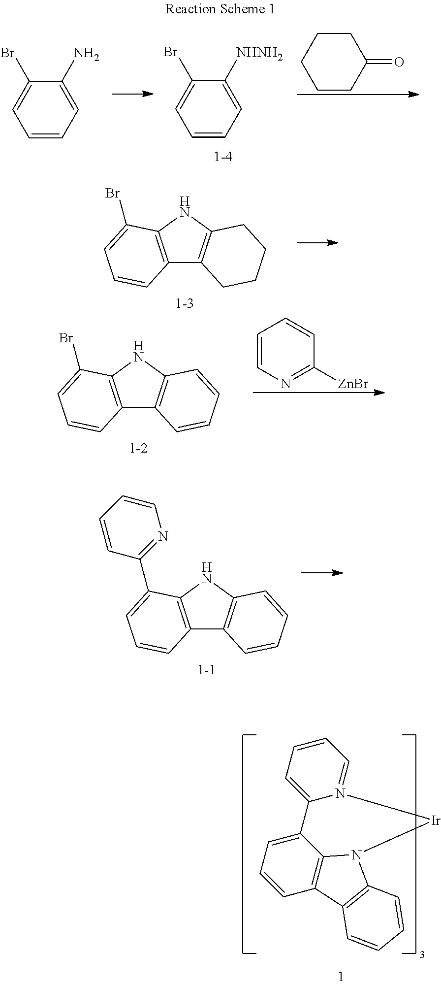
C1=CC=C2N(=C1)[Ir]N1C3=C(C=CC=C23)C2=C1C=CC=C2.C1CCCCC1=O.C1=C([NHNH2])C(Br)=CC=C1.C1=C(N)C(Br)=CC=C1.C12=C(NC3=C1CCCC3)C(Br)=CC=C2.C12=C(NC3=C1C=CC=C3)C(Br)=CC=C2.C1=CC([ZnBr])=NC=C1.C12=C(NC3=C1C=CC=C3)C(C1=NC=CC=C1)=CC=C2
